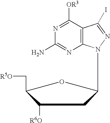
N1=C([OR3])C2=C(N=C1N)N(C1CC([R6O])C(C[R5O])O1)N=C2I
